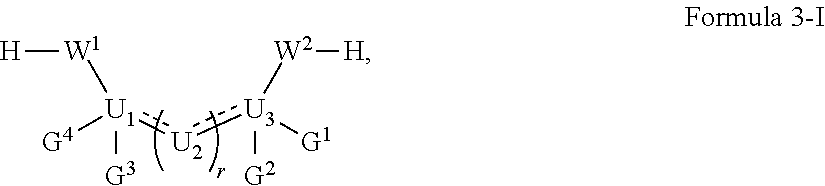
[G4][U1](:[U2]:[U3]([G1])([W2][H])[G2])([G3])[W1][H]
